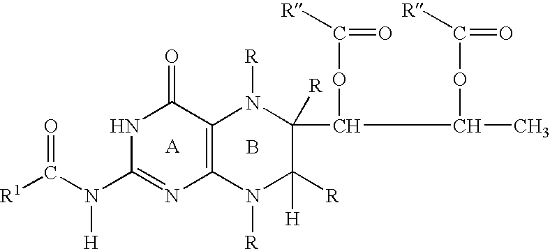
B.O=C(N([H])C1=NC2=C(C(=O)N1)N([R])C(C(OC([R])=O)C(C)OC([R])=O)([R])C([R])([H])N2[R])[R1]
